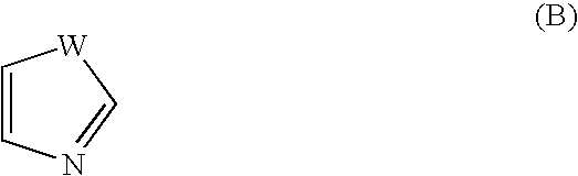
C1=CN=C[W]1
